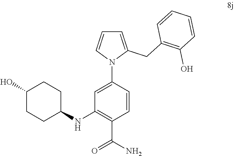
C1(O)CCC(NC2=C(C(N)=O)C=CC(N3C(CC4=C(O)C=CC=C4)=CC=C3)=C2)CC1
